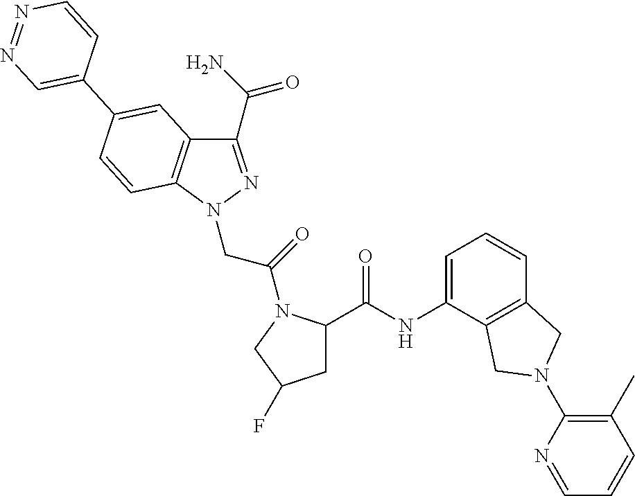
C1(NC(=O)C2CC(F)CN2C(CN2N=C(C(=O)N)C3=C2C=CC(C2=CN=NC=C2)=C3)=O)=CC=CC2=C1CN(C1=C(C)C=CC=N1)C2
